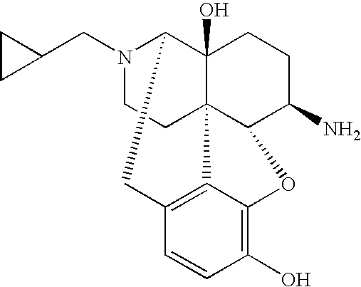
N1(CC2CC2)CCC23C4(O)C1CC1=C2C(=C(O)C=C1)OC3C(N)CC4
